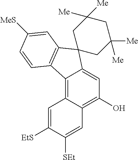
C12=C3C(=C(O)C=C1C1(C4=C2C=CC([MeS])=C4)CC([Me])([Me])CC([Me])([Me])C1)C=C([SEt])C([EtS])=C3
